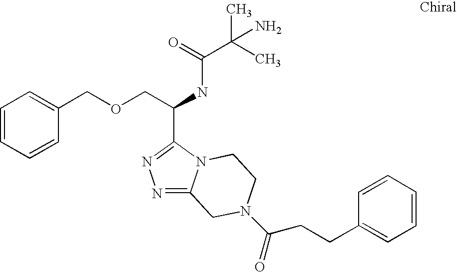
C(NC(C(C)(C)N)=O)(COCC1=CC=CC=C1)C1=NN=C2N1CCN(C(=O)CCC1=CC=CC=C1)C2
